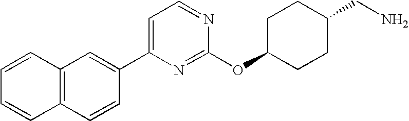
C12=C(C=CC(C3=CC=NC(OC4CCC(CN)CC4)=N3)=C1)C=CC=C2
